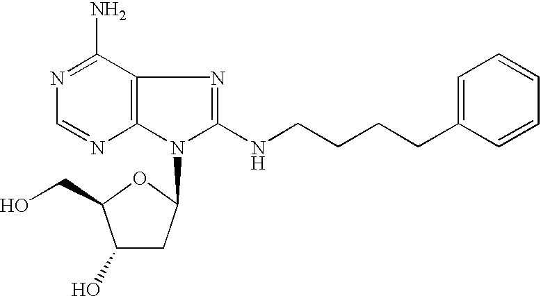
C1(O)CC(N2C(NCCCCC3=CC=CC=C3)=NC3=C2N=CN=C3N)OC1CO
